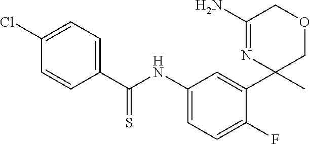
C1(C(NC2=CC=C(F)C(C3(C)COCC(N)=N3)=C2)=S)=CC=C(Cl)C=C1
